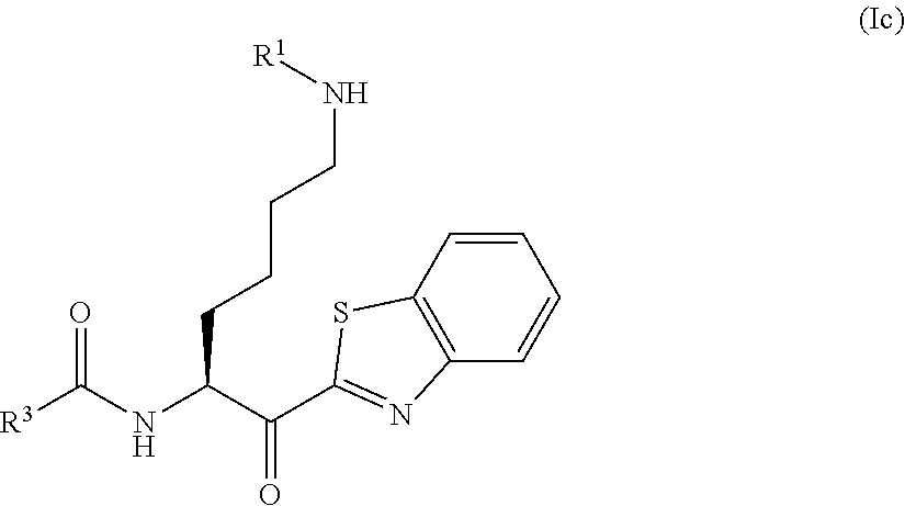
[R3]C(NC(C(C1=NC2=C(S1)C=CC=C2)=O)CCCCN[R1])=O
